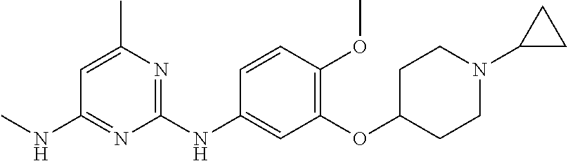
C1=C(C)N=C(NC2=CC(OC3CCN(C4CC4)CC3)=C(OC)C=C2)N=C1NC
